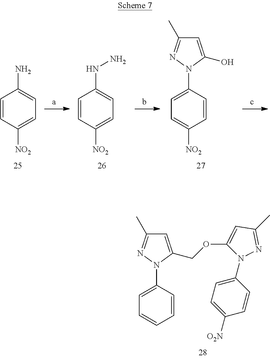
C1=C(N2C(COC3=CC(C)=NN3C3=CC=C([O2N])C=C3)=CC(C)=N2)C=CC=C1.C1=CC([NO2])=CC=C1N.C1=CC([NO2])=CC=C1NN.C1=C(N2C(O)=CC(C)=N2)C=CC([NO2])=C1
